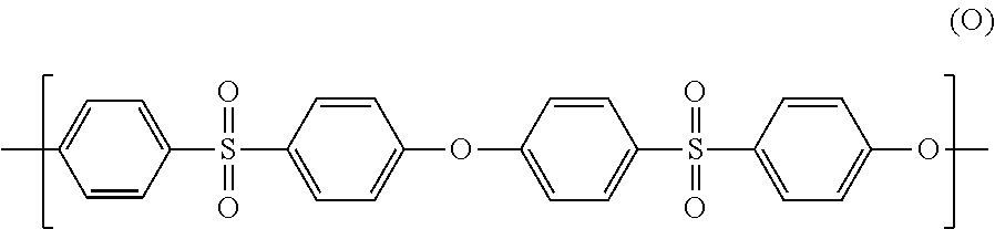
C1(C)=CC=C(S(C2=CC=C(OC3=CC=C(S(C4=CC=C(OC)C=C4)(=O)=O)C=C3)C=C2)(=O)=O)C=C1
